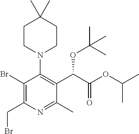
C1(Br)=C(CBr)N=C(C)C(C(C(OC(C)C)=O)OC(C)(C)C)=C1N1CCC(C)(C)CC1
